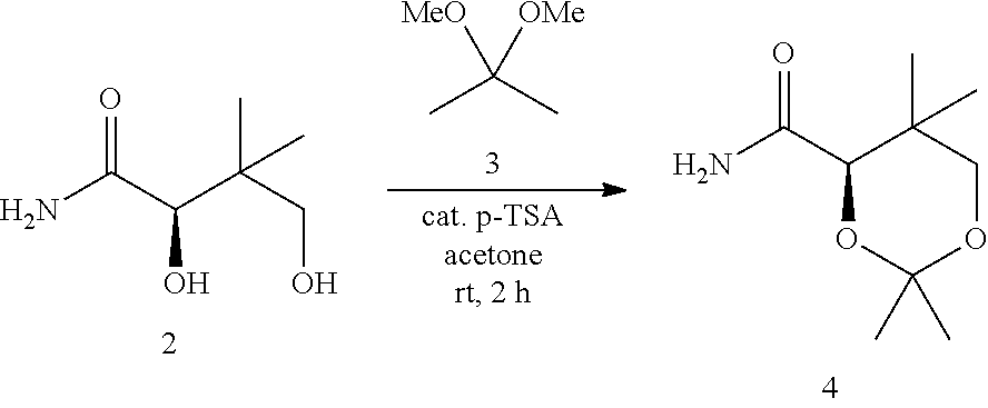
NC(=O)C(O)C(C)(CO)C.CC([MeO])(C)[OMe].NC(=O)C1OC(C)(C)OCC1(C)C
